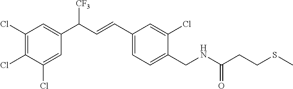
C1(CNC(=O)CCSC)=CC=C(C=CC(C2=CC(Cl)=C(Cl)C(Cl)=C2)[CF3])C=C1Cl
